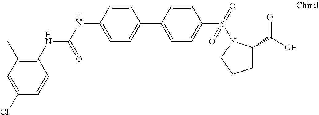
C1(NC(NC2=CC=C(C3=CC=C(S(=O)(=O)N4C(C(O)=O)CCC4)C=C3)C=C2)=O)=C(C)C=C(Cl)C=C1
